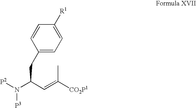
C1(CC(N([P2])[P3])C=C([CO2P1])C)=CC=C([R1])C=C1
